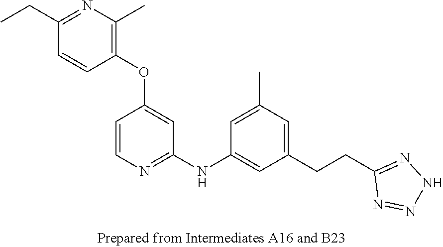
C1(OC2=CC(NC3=CC(CCC4=NNN=N4)=CC(C)=C3)=NC=C2)=C(C)N=C(CC)C=C1
